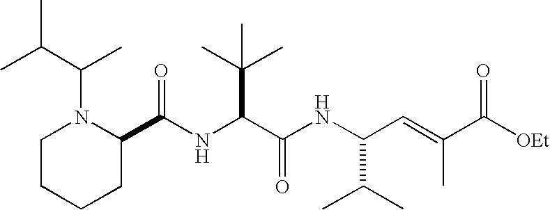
N(C(C(NC(C(C)C)C=C(C)C([OEt])=O)=O)C(C)(C)C)C(C1N(C(C(C)C)C)CCCC1)=O
